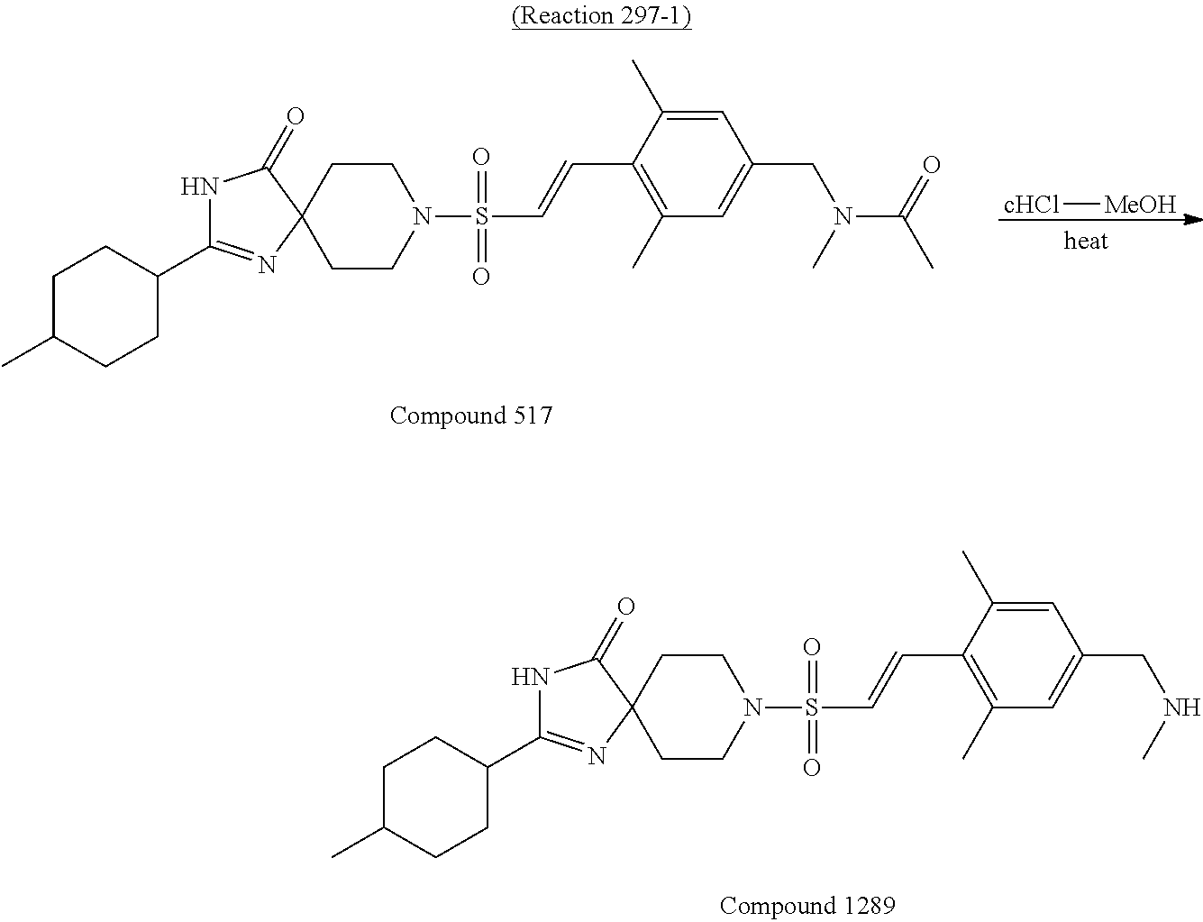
C1CN(S(C=CC2=C(C)C=C(CNC)C=C2C)(=O)=O)CCC12N=C(C1CCC(C)CC1)NC2=O.C1CN(S(C=CC2=C(C)C=C(CN(C(C)=O)C)C=C2C)(=O)=O)CCC12N=C(C1CCC(C)CC1)NC2=O.[cHCl][MeOH]
